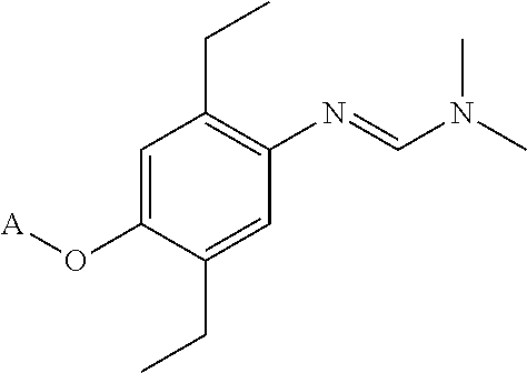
C1=C(O[A])C(CC)=CC(N=CN(C)C)=C1CC
